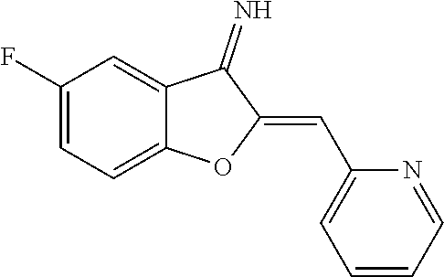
C1(F)=CC=C2C(=C1)C(=N)C(=CC1=CC=CC=N1)O2
